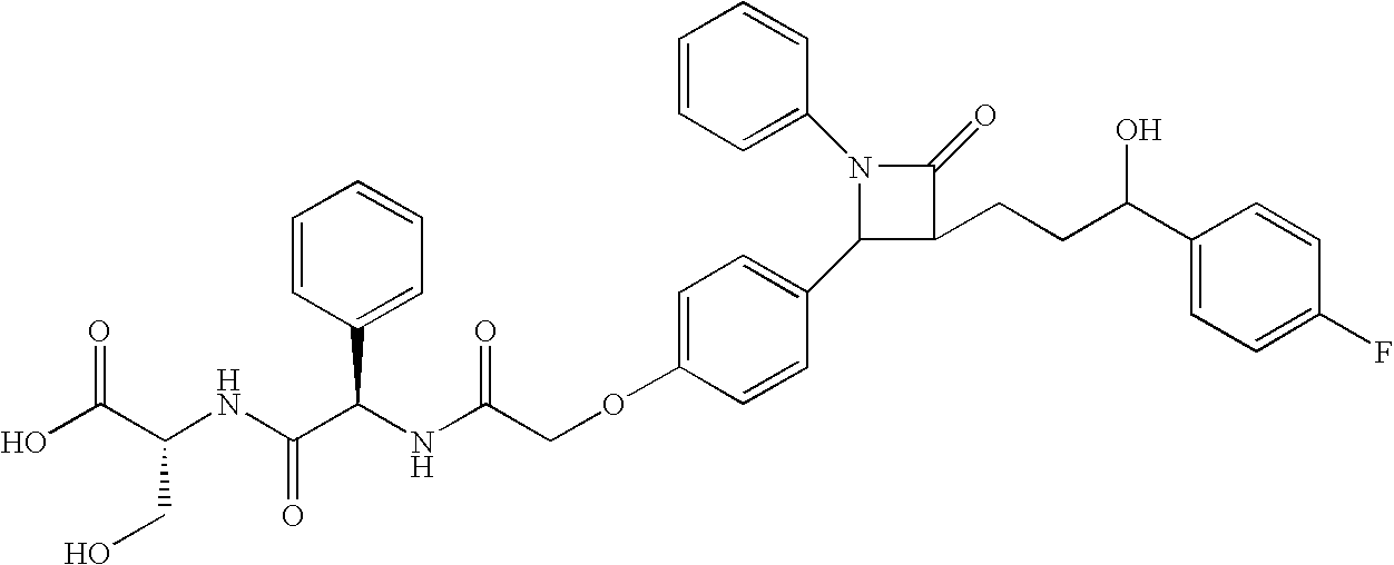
N1(C2=CC=CC=C2)C(C2=CC=C(OCC(NC(C(NC(C(O)=O)CO)=O)C3=CC=CC=C3)=O)C=C2)C(CCC(C2=CC=C(F)C=C2)O)C1=O
